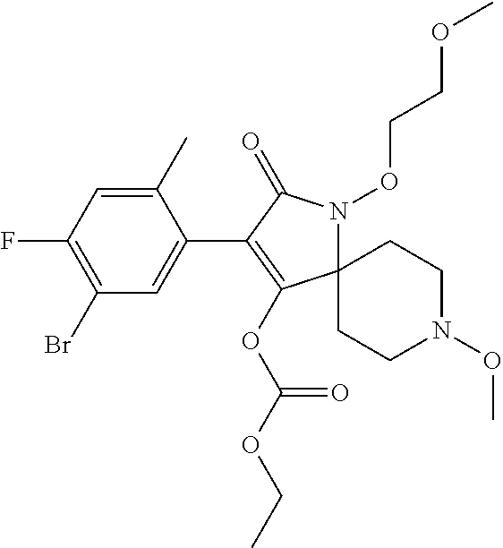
C12(N(OCCOC)C(=O)C(C3=CC(Br)=C(F)C=C3C)=C1OC(OCC)=O)CCN(OC)CC2
